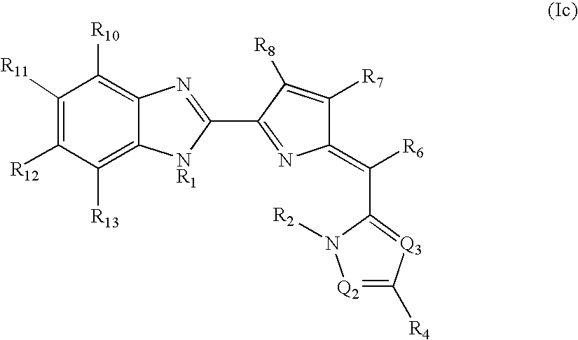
C1([R11])=C([R12])C([R13])=C2C(=C1[R10])N=C(C1=NC(=C([R6])C3=[Q3]C([R4])=[Q2]N3[R2])C([R7])=C1[R8])[NR1]2
